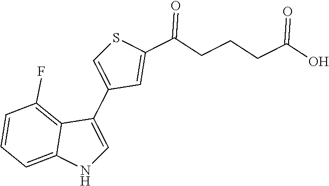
N1C=C(C2=CSC(C(CCCC(O)=O)=O)=C2)C2=C(F)C=CC=C12
